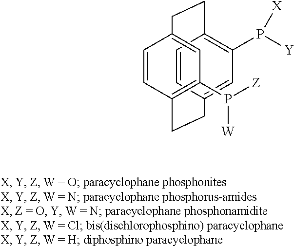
C1=CC2=C(P([Z])[W])C=C1CCC1=C(P([Y])[X])C=C(C=C1)CC2
